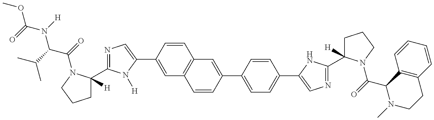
O(C(=O)N([H])C(C(C)C)C(=O)N1C(C2=NC=C(C3=CC4=C(C=C3)C=C(C3=CC=C(C5=CN=C(C6([H])CCCN6C(=O)C6N(C)CCC7=C6C=CC=C7)N5)C=C3)C=C4)N2[H])([H])CCC1)C
